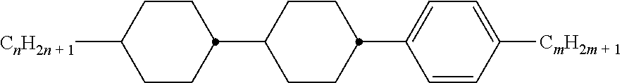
C1CC(C2=CC=C([CmH2m + 1])C=C2)CCC1C1CCC([CnH2n + 1])CC1
